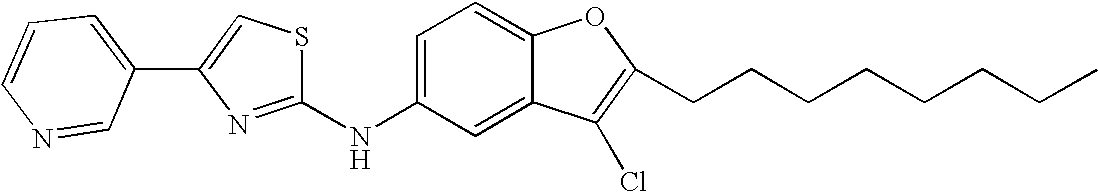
C1=CC=C(C2=CSC(NC3=CC=C4C(=C3)C(Cl)=C(CCCCCCCC)O4)=N2)C=N1
